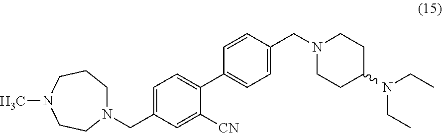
N1(CC2=CC=C(C3=CC=C(CN4CCC(N(CC)CC)CC4)C=C3)C([CN])=C2)CCCN(C)CC1
